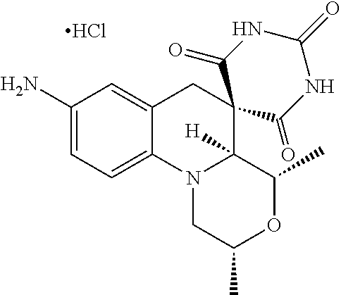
C12=CC=C(N)C=C1CC1(C3([H])N2CC(C)OC3C)C(=O)NC(=O)NC1=O.Cl
